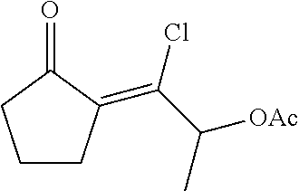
O=C1CCCC1=C(C(C)[OAc])Cl
